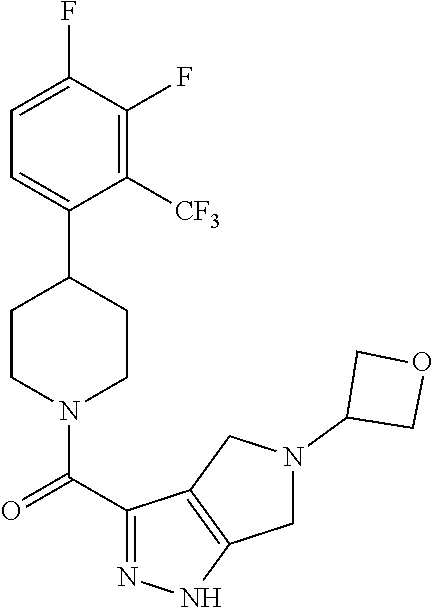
C1=C(F)C(F)=C([CF3])C(C2CCN(C(C3=NNC4=C3CN(C3COC3)C4)=O)CC2)=C1
